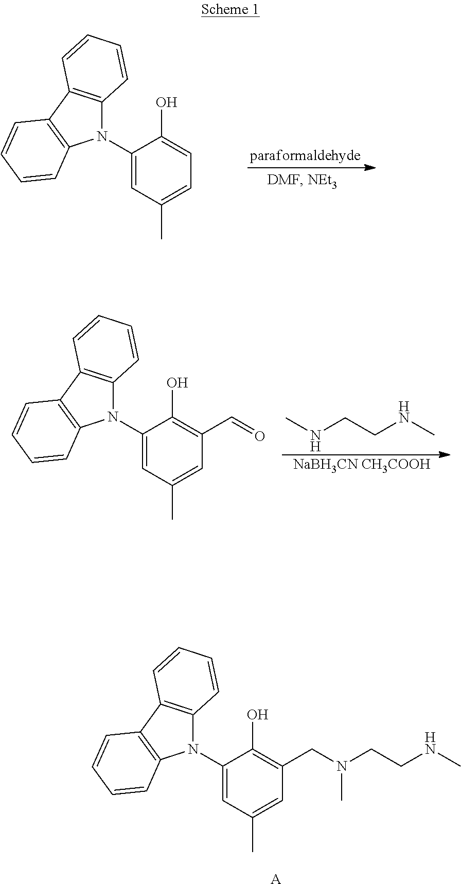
C1(N2C3=C(C4=C2C=CC=C4)C=CC=C3)=CC(C)=CC=C1O.C1(N2C3=C(C4=C2C=CC=C4)C=CC=C3)=CC(C)=CC(C=O)=C1O.CNCCNC.[NaBH3CN CH3COOH].C1(N2C3=C(C4=C2C=CC=C4)C=CC=C3)=CC(C)=CC(CN(CCNC)C)=C1O.[A]
